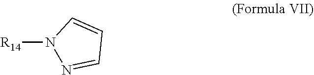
N1([R14])N=CC=C1
